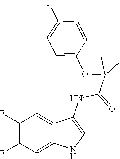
C1(F)=C(F)C=C2C(=C1)C(NC(=O)C(C)(C)OC1=CC=C(F)C=C1)=CN2
